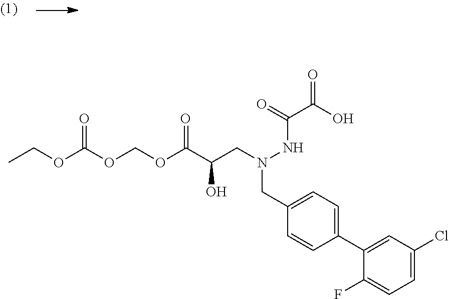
C(OC(C(CN(NC(=O)C(=O)O)CC1=CC=C(C2=CC(Cl)=CC=C2F)C=C1)O)=O)OC(OCC)=O
